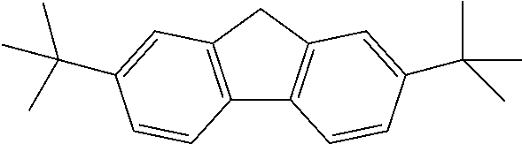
C12=C(C=C(C(C)(C)C)C=C1)CC1=C2C=CC(C(C)(C)C)=C1
